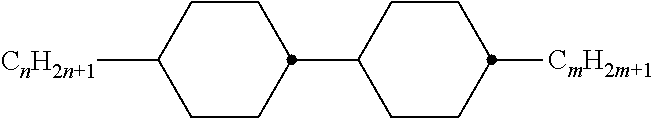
C1CC([CnH2n+1])CCC1C1CCC([CmH2m+1])CC1
